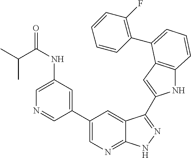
C1(C2=CN=C3C(=C2)C(C2=CC4=C(N2)C=CC=C4C2=C(F)C=CC=C2)=NN3)=CC(NC(C(C)C)=O)=CN=C1
